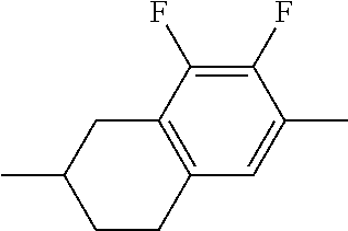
CC1CC2=C(CC1)C=C(C)C(F)=C2F
